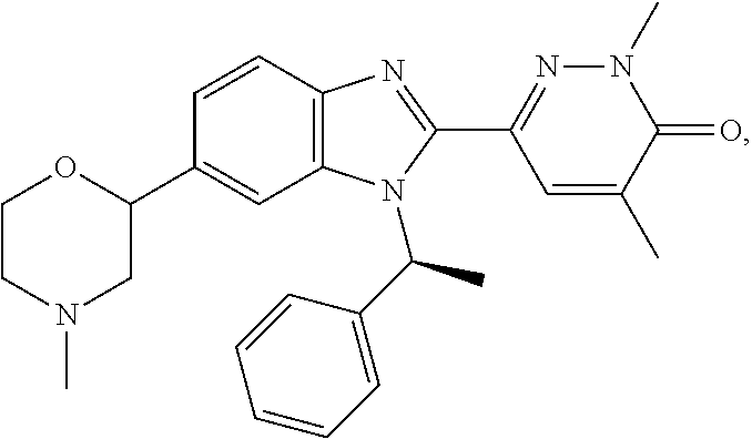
C1(C2OCCN(C)C2)=CC2=C(C=C1)N=C(C1=NN(C)C(=O)C(C)=C1)N2C(C1=CC=CC=C1)C
